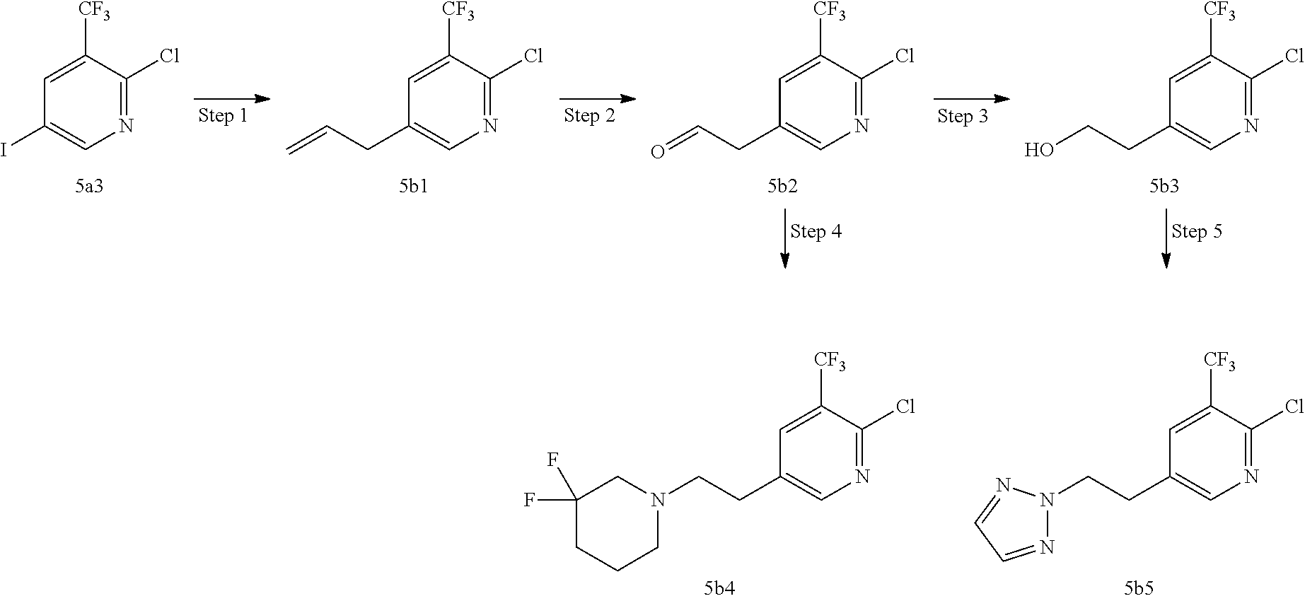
N1=C(Cl)C([CF3])=CC(I)=C1.N1=C(Cl)C([CF3])=CC(CC=C)=C1.N1=C(Cl)C([CF3])=CC(CC=O)=C1.N1=C(Cl)C([CF3])=CC(CCO)=C1.N1=C(Cl)C([CF3])=CC(CCN2N=CC=N2)=C1.N1=C(Cl)C([CF3])=CC(CCN2CCCC(F)(F)C2)=C1
